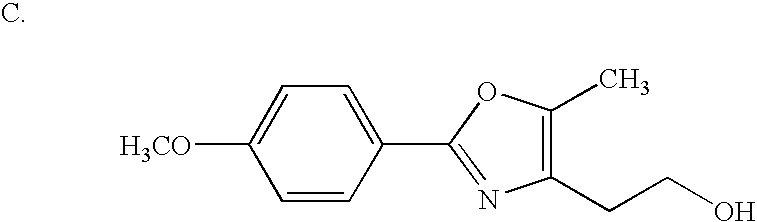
C1=CC(C2=NC(CCO)=C(C)O2)=CC=C1[H3CO]
